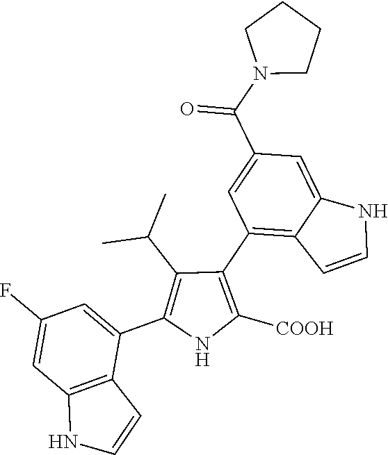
C1(C2=C3C(=CC(C(N4CCCC4)=O)=C2)NC=C3)=C([COOH])NC(C2=CC(F)=CC3=C2C=CN3)=C1C(C)C
